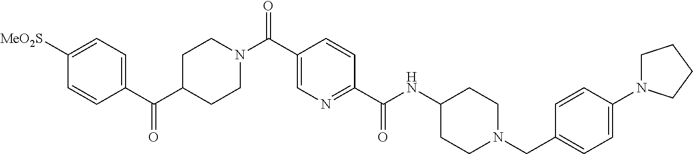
C1(C(C2CCN(C(C3=CN=C(C(NC4CCN(CC5=CC=C(N6CCCC6)C=C5)CC4)=O)C=C3)=O)CC2)=O)=CC=C([MeO2S])C=C1
